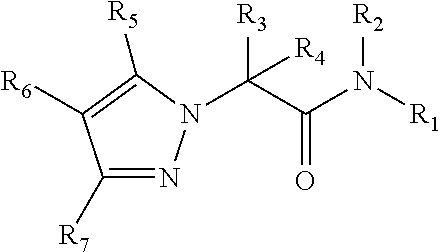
C1([R7])=NN(C([R3])(C(=O)N([R2])[R1])[R4])C([R5])=C1[R6]
